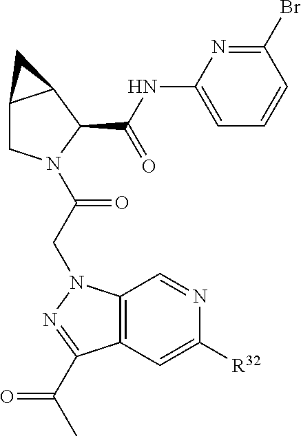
C12CN(C(CN3C4=C(C=C([R32])N=C4)C(C(C)=O)=N3)=O)C(C(NC3=CC=CC(Br)=N3)=O)C1C2
